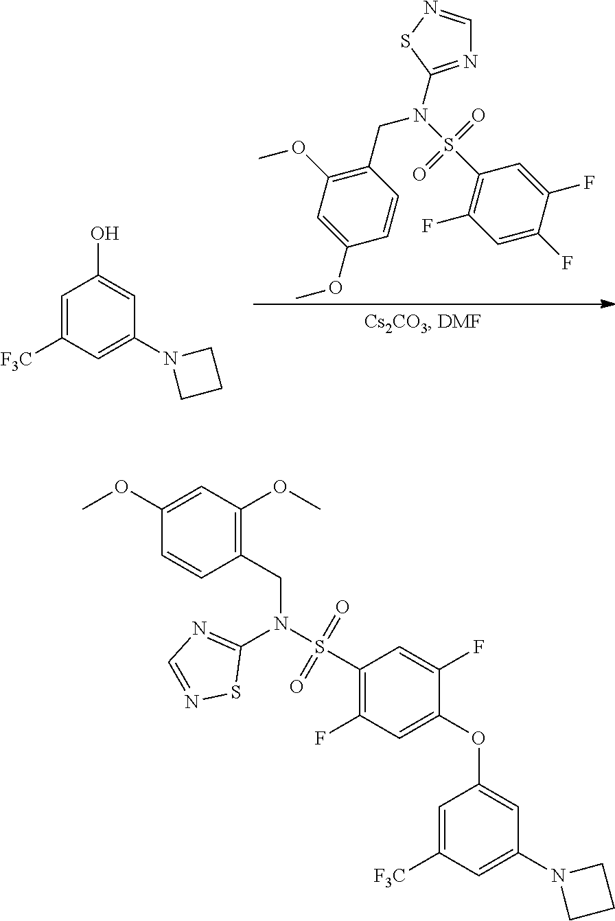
C1=C([F3C])C=C(N2CCC2)C=C1O.C1(CN(S(C2=C(F)C=C(F)C(F)=C2)(=O)=O)C2=NC=NS2)=C(OC)C=C(OC)C=C1.C1=C([F3C])C=C(N2CCC2)C=C1OC1=CC(F)=C(S(N(C2=NC=NS2)CC2=C(OC)C=C(OC)C=C2)(=O)=O)C=C1F
